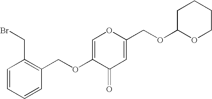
C1=C(OCC2=C(CBr)C=CC=C2)C(=O)C=C(COC2CCCCO2)O1
